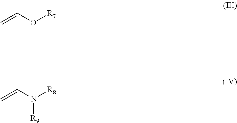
C=CO[R7].C=CN([R8])[R9]
